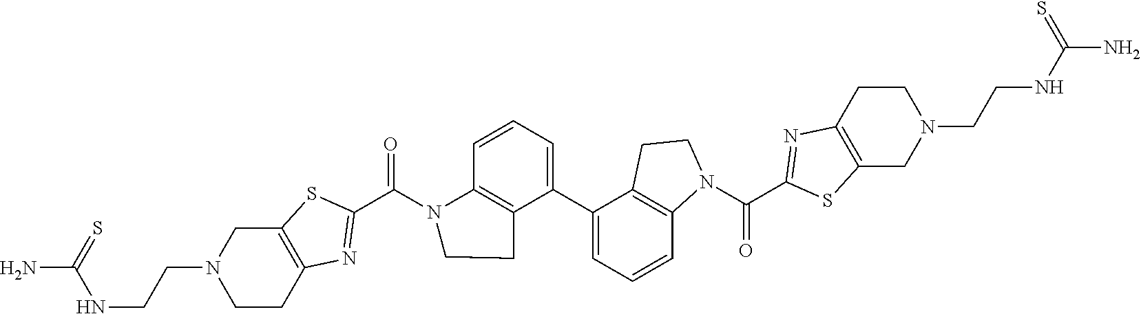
C12=C(SC(C(N3C4=C(C(C5=CC=CC6=C5CCN6C(C5=NC6=C(S5)CN(CCNC(N)=S)CC6)=O)=CC=C4)CC3)=O)=N1)CN(CCNC(N)=S)CC2
